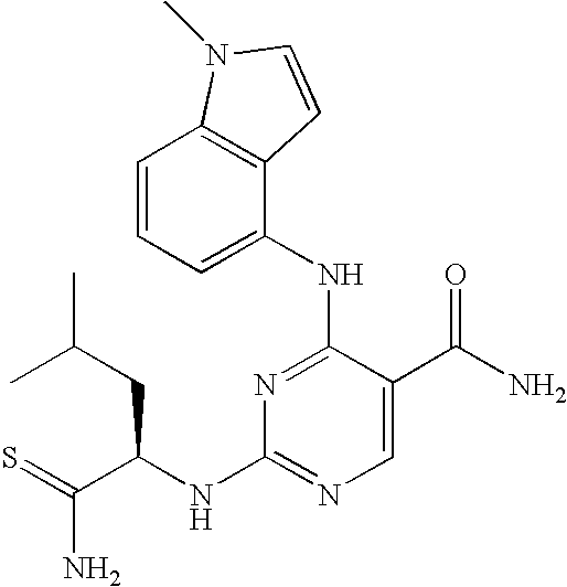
C12=C(C(NC3=NC(NC(C(=S)N)CC(C)C)=NC=C3C(N)=O)=CC=C1)C=CN2C
